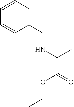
C1(CNC(C(=O)OCC)C)=CC=CC=C1
